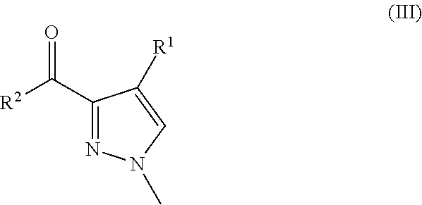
C1(C([R2])=O)=NN(C)C=C1[R1]
